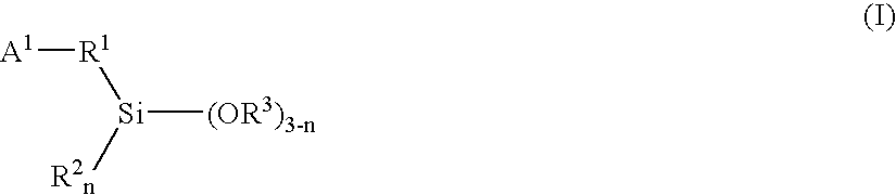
[(OR3)3-n][Si]([R1][A1])[R2n]
